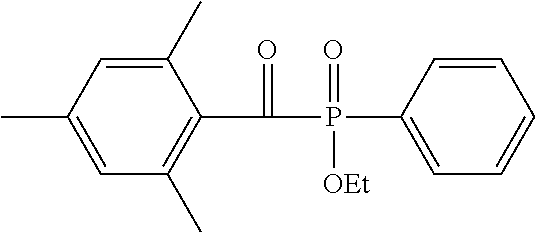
C1=C(C)C=C(C)C(C(=O)P(=O)(C2=CC=CC=C2)[OEt])=C1C
